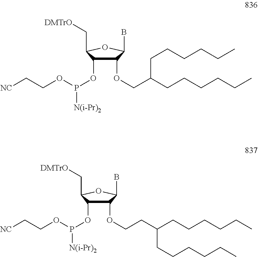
C1(OCC(CCCCCC)CCCCCC)C(OP(OCC[NC])[N(i-Pr)2])C(C[DMTrO])OC1B.C1(OCCC(CCCCCC)CCCCCC)C(OP(OCC[NC])[N(i-Pr)2])C(C[DMTrO])OC1B
